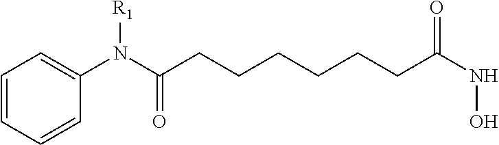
C1=CC=CC(N(C(=O)CCCCCCC(NO)=O)[R1])=C1
